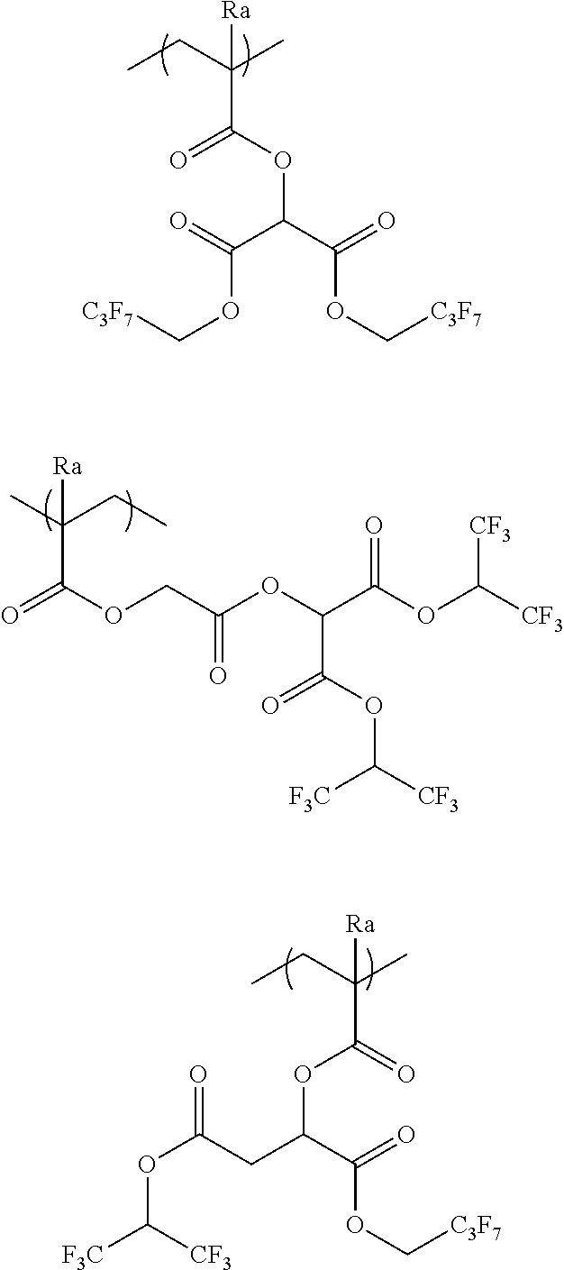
O(C(C(CC)(C)[Ra])=O)C(C(OC[C3F7])=O)CC(OC([F3C])[CF3])=O.C(C(=O)OC([CF3])[F3C])(OC(=O)COC(C(CC)(C)[Ra])=O)C(OC([CF3])[CF3])=O.O(C(C(OC[C3F7])=O)C(OC[C3F7])=O)C(C(CC)(C)[Ra])=O
